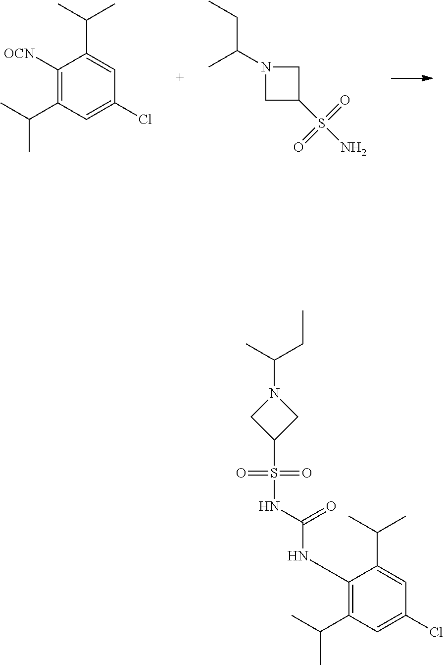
C1([OCN])=C(C(C)C)C=C(Cl)C=C1C(C)C.N1(C(CC)C)CC(S(=O)(N)=O)C1.C(C(C)N1CC(S(=O)(NC(=O)NC2=C(C(C)C)C=C(Cl)C=C2C(C)C)=O)C1)C
